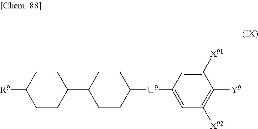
C1([R9])CCC(C2CCC([U9]C3=CC([X92])=C([Y9])C([X91])=C3)CC2)CC1
